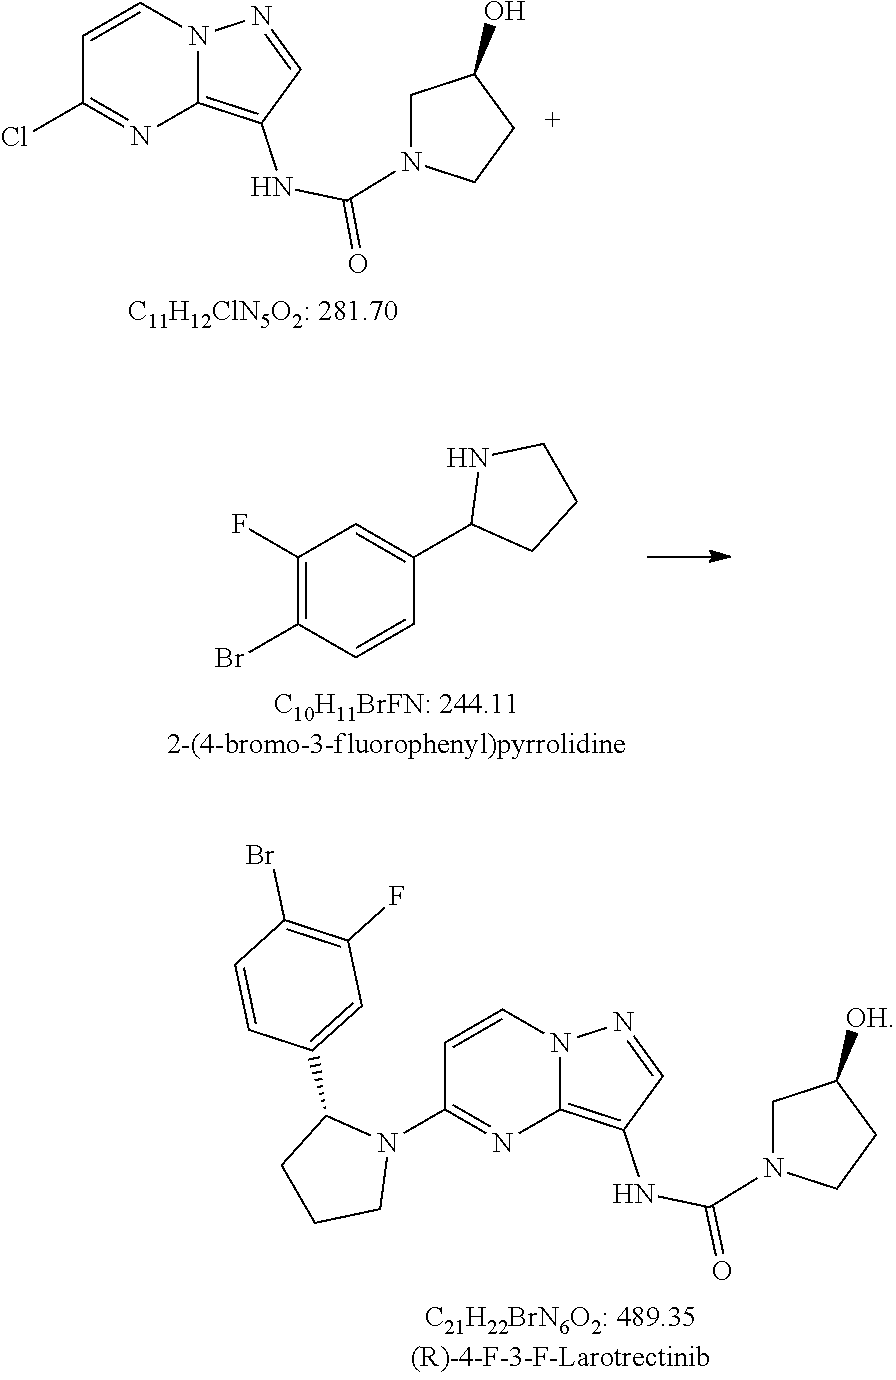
C1=CN2C(=C(NC(N3CCC(O)C3)=O)C=N2)N=C1Cl.C1(F)=C(Br)C=CC(C2CCCN2)=C1.C1=CN2C(=C(NC(N3CCC([OH])C3)=O)C=N2)N=C1N1C(C2=CC(F)=C(Br)C=C2)CCC1
